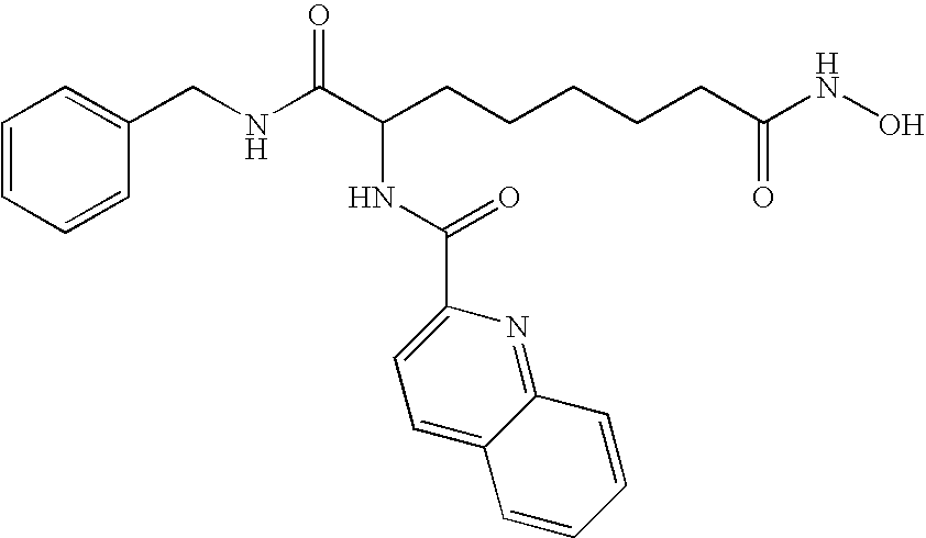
C1=CC=CC(CNC(C(CCCCCC(NO)=O)NC(=O)C2=CC=C3C(=N2)C=CC=C3)=O)=C1
